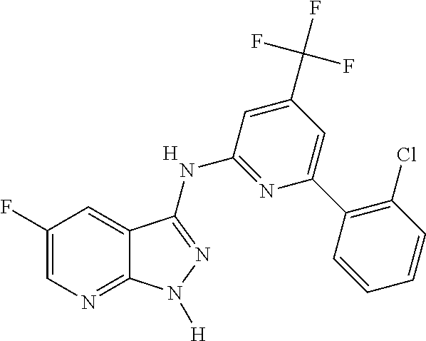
C1(F)=CN=C2C(=C1)C(NC1=NC(C3=C(Cl)C=CC=C3)=CC(C(F)(F)F)=C1)=NN2[H].[H]
